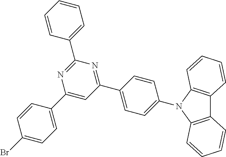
C1(Br)=CC=C(C2=CC(C3=CC=C(N4C5=C(C6=C4C=CC=C6)C=CC=C5)C=C3)=NC(C3=CC=CC=C3)=N2)C=C1
